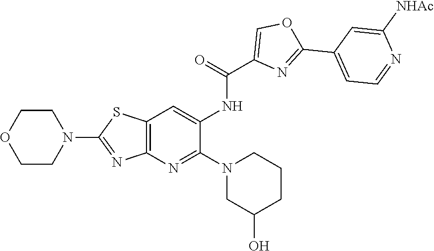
C1(O)CN(C2=NC3=C(SC(N4CCOCC4)=N3)C=C2NC(C2=COC(C3=CC=NC([NHAc])=C3)=N2)=O)CCC1
